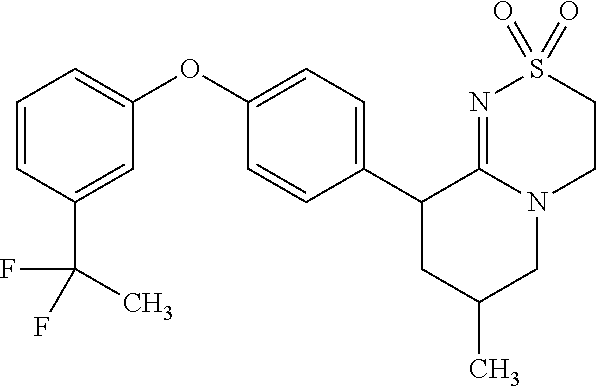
C1(C2=CC=C(OC3=CC=CC(C(F)(C)F)=C3)C=C2)CC(C)CN2C1=NS(=O)(=O)CC2
